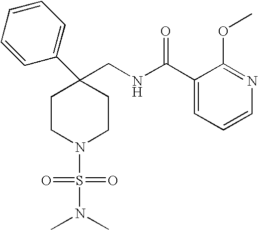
C1(CNC(C2=CC=CN=C2OC)=O)(C2=CC=CC=C2)CCN(S(=O)(=O)N(C)C)CC1
